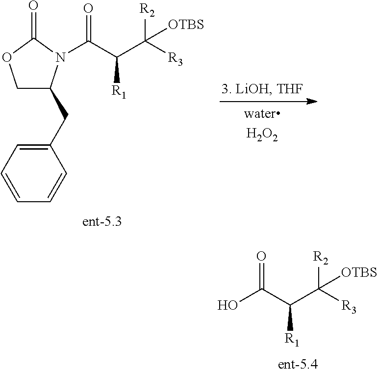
C1C(CC2=CC=CC=C2)N(C(C([R1])C([R3])([R2])[OTBS])=O)C(=O)O1.OC(C([R1])C([R3])([R2])[OTBS])=O
